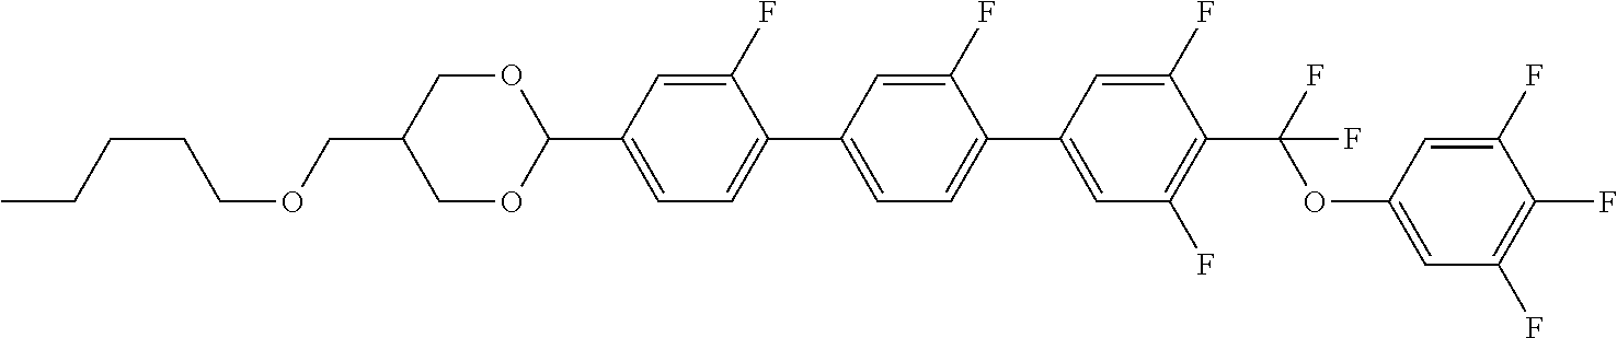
O(CC1COC(C2=CC=C(C3=CC=C(C4=CC(F)=C(C(F)(OC5=CC(F)=C(F)C(F)=C5)F)C(F)=C4)C(F)=C3)C(F)=C2)OC1)CCCCC
